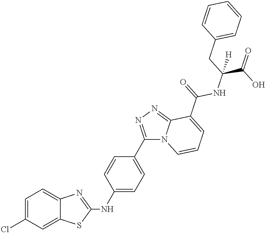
C1=C(Cl)C=C2C(=C1)N=C(NC1=CC=C(C3=NN=C4C(C(=O)NC(C(O)=O)(CC5=CC=CC=C5)[H])=CC=CN43)C=C1)S2
